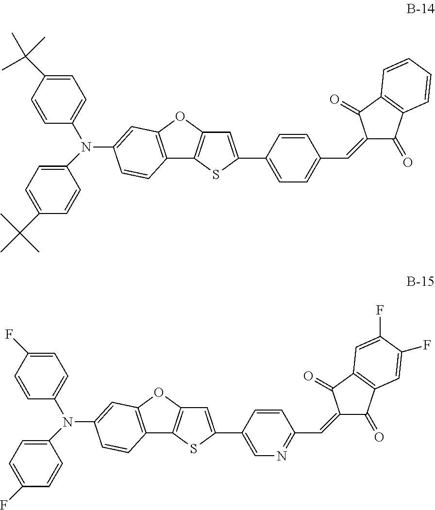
C12=C(OC3=C1SC(C1=CC=C(C=C4C(=O)C5=C(C4=O)C=CC=C5)C=C1)=C3)C=C(N(C1=CC=C(C(C)(C)C)C=C1)C1=CC=C(C(C)(C)C)C=C1)C=C2.C12=C(OC3=C1SC(C1=CN=C(C=C4C(=O)C5=C(C4=O)C=C(F)C(F)=C5)C=C1)=C3)C=C(N(C1=CC=C(F)C=C1)C1=CC=C(F)C=C1)C=C2
